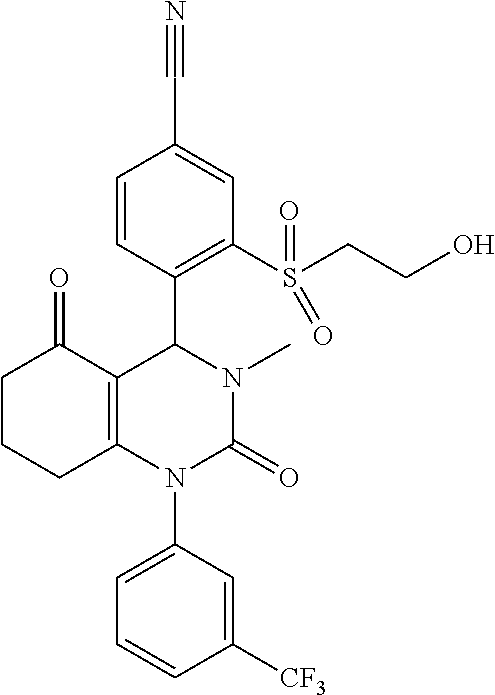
C1CCC2=C(C1=O)C(C1=C(S(CCO)(=O)=O)C=C(C#N)C=C1)N(C)C(=O)N2C1=CC=CC([CF3])=C1
